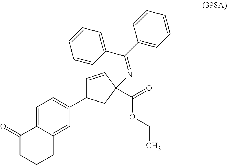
C1=C2C(=CC(C3C=CC(C(OCC)=O)(N=C(C4=CC=CC=C4)C4=CC=CC=C4)C3)=C1)CCCC2=O
